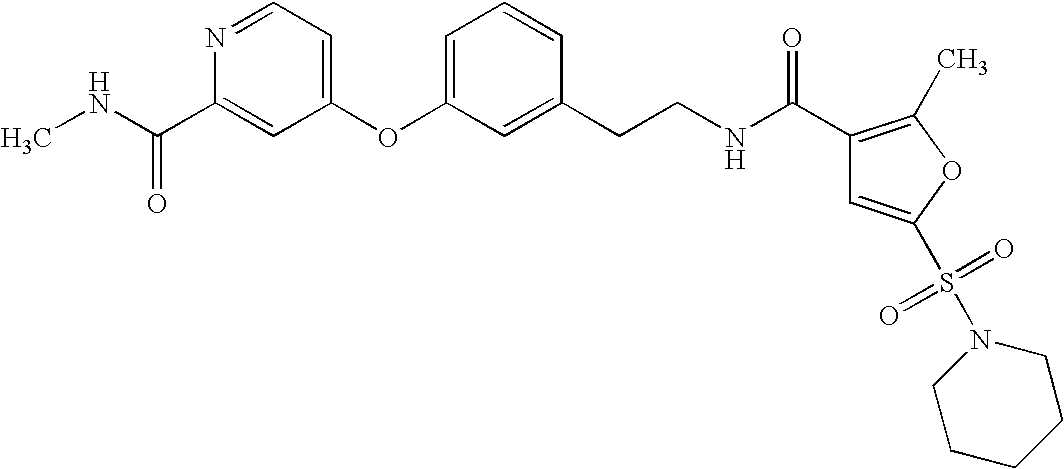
N(C(C1=CC(OC2=CC=CC(CCNC(C3=C(C)OC(S(N4CCCCC4)(=O)=O)=C3)=O)=C2)=CC=N1)=O)C
